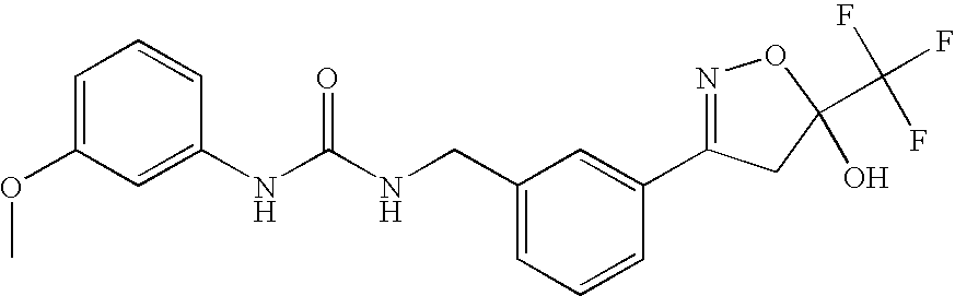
N(C(NCC1=CC=CC(C2=NOC(C(F)(F)F)(O)C2)=C1)=O)C1=CC(OC)=CC=C1
